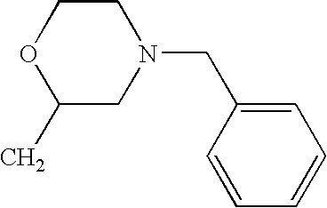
C1COC(C)CN1CC1=CC=CC=C1
